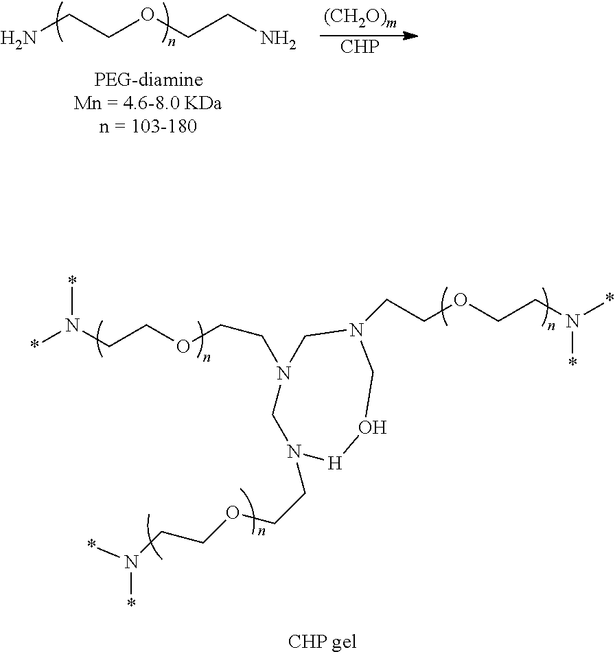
*N(CCOCCN1CN(CCOCCN(*)*)CO[H]N(CCOCCN(*)*)C1)*.NCCOCCN.[CHP]
